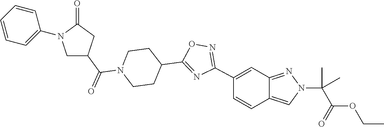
C1=CC=CC=C1N1CC(C(N2CCC(C3=NC(C4=CC5=NN(C(C(OCC)=O)(C)C)C=C5C=C4)=NO3)CC2)=O)CC1=O
